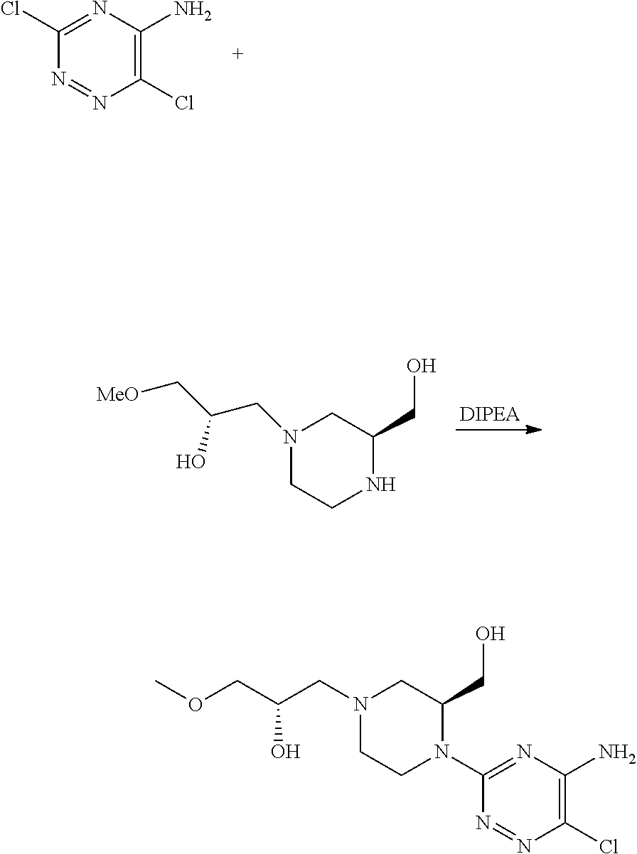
N1=NC(Cl)=C(N)N=C1Cl.[DIPEA].N1(CC(C[MeO])O)CCNC(CO)C1.ClC1=C(N)N=C(N2C(CO)CN(CC(COC)O)CC2)N=N1
